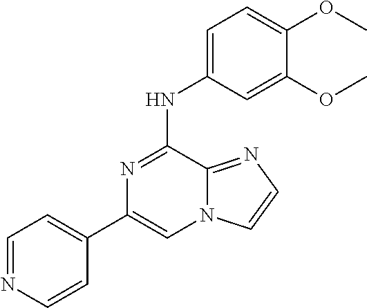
C1=NC=CC(C2=CN3C(=NC=C3)C(NC3=CC=C(OC)C(OC)=C3)=N2)=C1
